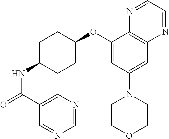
C1(OC2CCC(NC(=O)C3=CN=CN=C3)CC2)=CC(N2CCOCC2)=CC2=C1N=CC=N2
